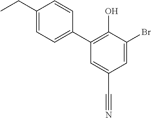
C1=C(CC)C=CC(C2=C(O)C(Br)=CC(C#N)=C2)=C1
